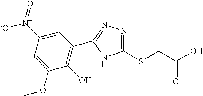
C1(SCC(O)=O)=NN=C(C2=C(O)C(OC)=CC([N+](=O)[-O])=C2)N1
